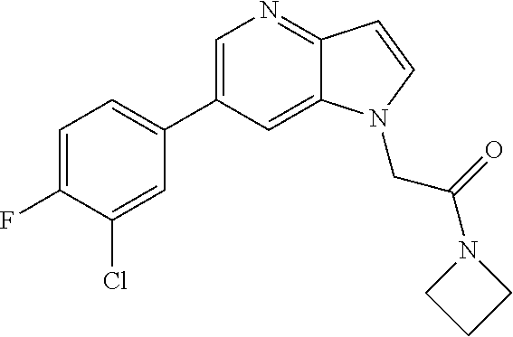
C1=C(C2=CC=C(F)C(Cl)=C2)C=C2C(=N1)C=CN2CC(N1CCC1)=O
